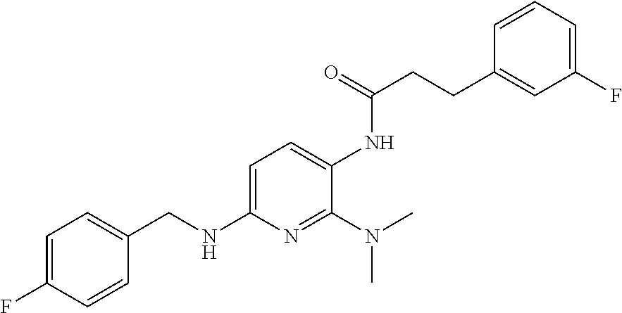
C1=CC=C(F)C=C1CCC(=O)NC1=CC=C(NCC2=CC=C(F)C=C2)N=C1N(C)C
